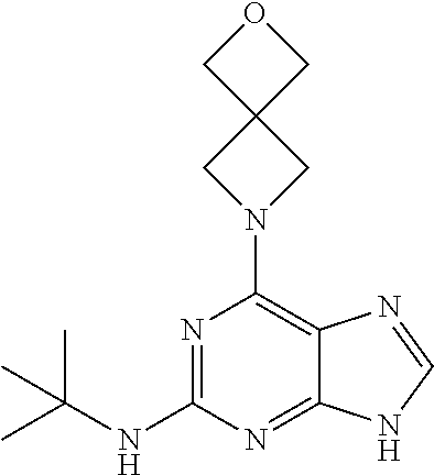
O1CC2(C1)CN(C1=C3C(=NC(NC(C)(C)C)=N1)NC=N3)C2
